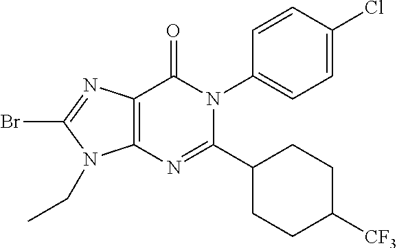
C12=C(N=C(C3CCC([CF3])CC3)N(C3=CC=C(Cl)C=C3)C1=O)N(CC)C(Br)=N2
